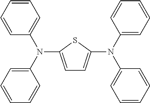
C1=CC=C(N(C2=CC=CC=C2)C2=CC=C(N(C3=CC=CC=C3)C3=CC=CC=C3)S2)C=C1
